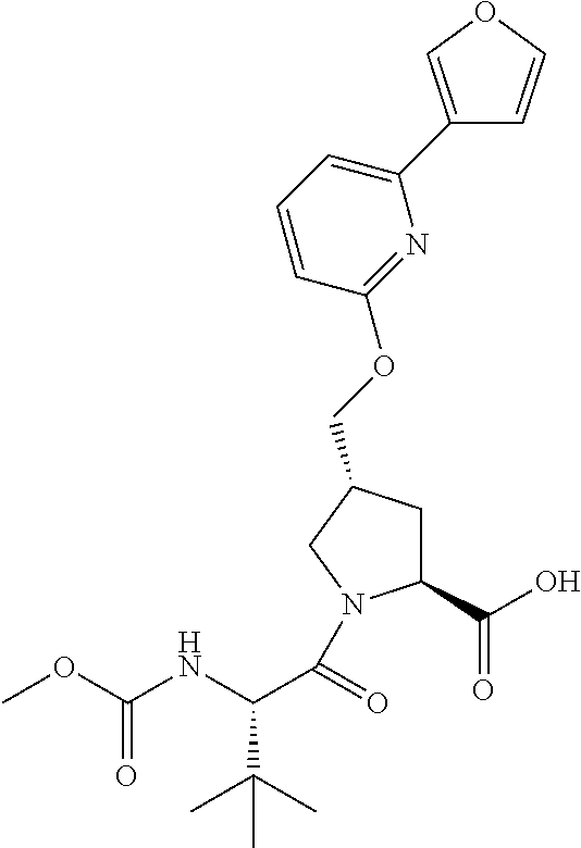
C1(C(O)=O)CC(COC2=NC(C3=COC=C3)=CC=C2)CN1C(C(NC(OC)=O)C(C)(C)C)=O
